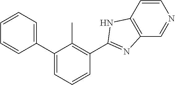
C1(C2=CC=CC(C3=NC4=C(C=CN=C4)N3)=C2C)=CC=CC=C1
